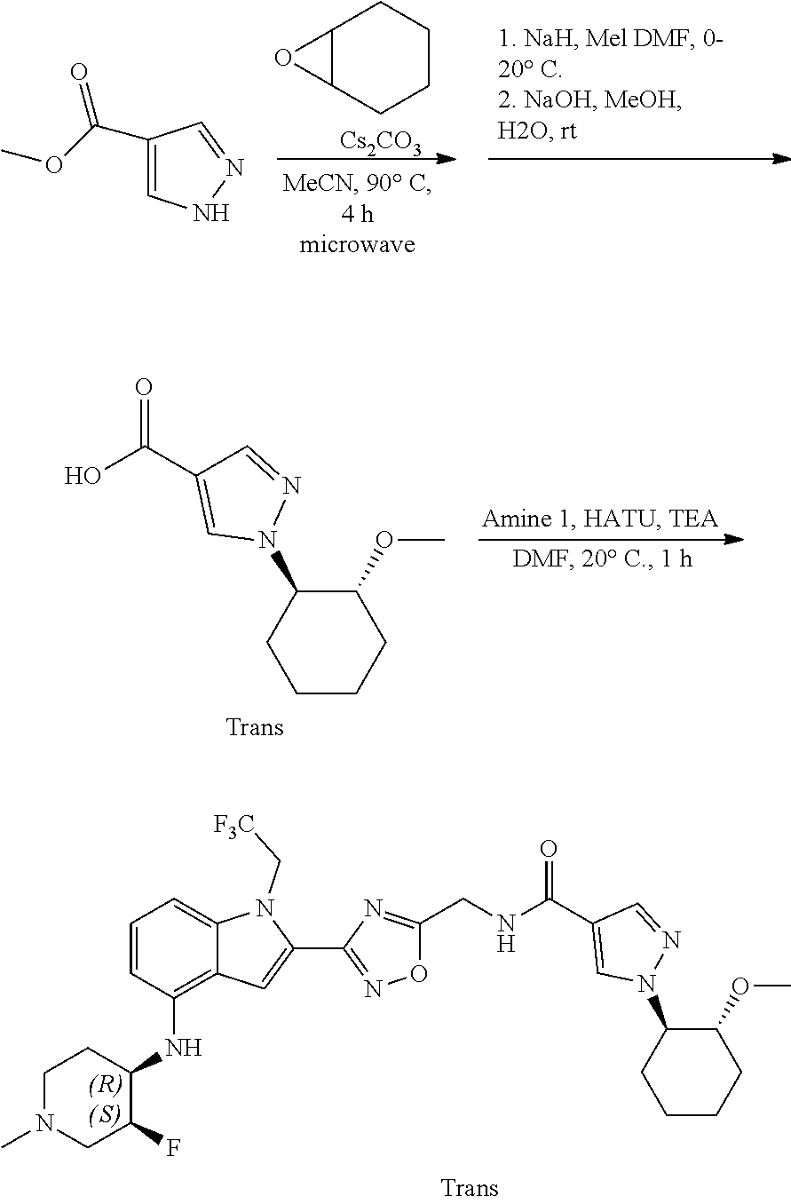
C12C(CCCC1)O2.[Cs2CO3].C1(C(OC)=O)=CNN=C1.C1(N2N=CC(C(O)=O)=C2)CCCCC1OC.C1=CC(NC2CCN(C)CC2F)=C2C(=C1)N(C[F3C])C(C1=NOC(CNC(C3=CN(C4CCCCC4OC)N=C3)=O)=N1)=C2
